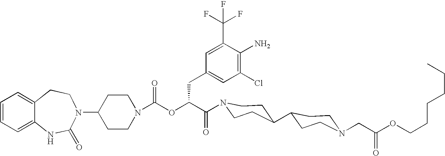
C1(N2C(=O)NC3=CC=CC=C3CC2)CCN(C(OC(C(=O)N2CCC(C3CCN(CC(OCCCCCC)=O)CC3)CC2)CC2=CC(Cl)=C(N)C(C(F)(F)F)=C2)=O)CC1
